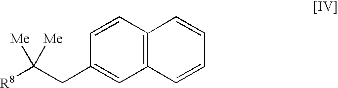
C1(CC([R8])([Me])[Me])=CC2=C(C=C1)C=CC=C2
